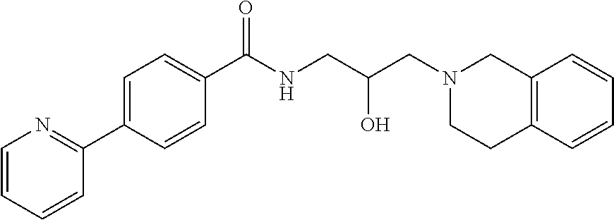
C1=C(C2=NC=CC=C2)C=CC(C(NCC(CN2CCC3=C(C2)C=CC=C3)O)=O)=C1
